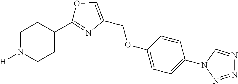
C1N([H])CCC(C2=NC(COC3=CC=C(N4C=NN=N4)C=C3)=CO2)C1
